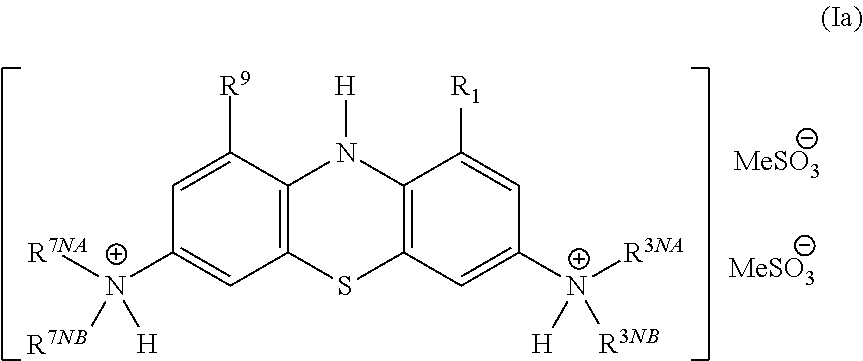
C12=C(C([R9])=CC([N+]([R7NA])([R7NB])[H])=C1)N([H])C1=C(S2)C=C([N+]([R3NA])([H])[R3NB])C=C1[R1].[MeSO3].[MeSO3]
